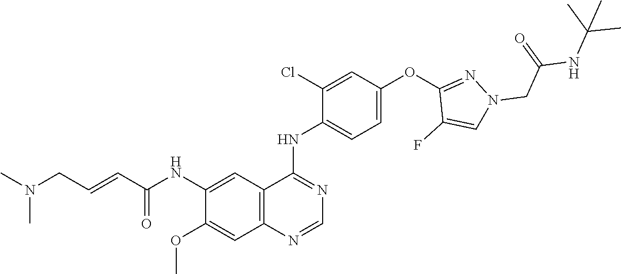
O=C(C=CCN(C)C)NC1=CC2=C(C=C1OC)N=CN=C2NC1=CC=C(OC2=NN(CC(NC(C)(C)C)=O)C=C2F)C=C1Cl
